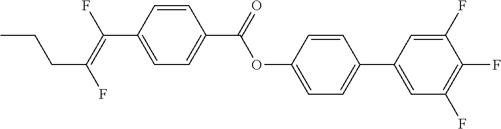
C1=CC(C(=C(F)CCC)F)=CC=C1C(OC1=CC=C(C2=CC(F)=C(F)C(F)=C2)C=C1)=O
